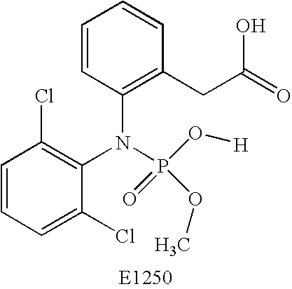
C1=CC=C(Cl)C(N(C2=C(CC(=O)O)C=CC=C2)P(=O)(O[H])OC)=C1Cl
